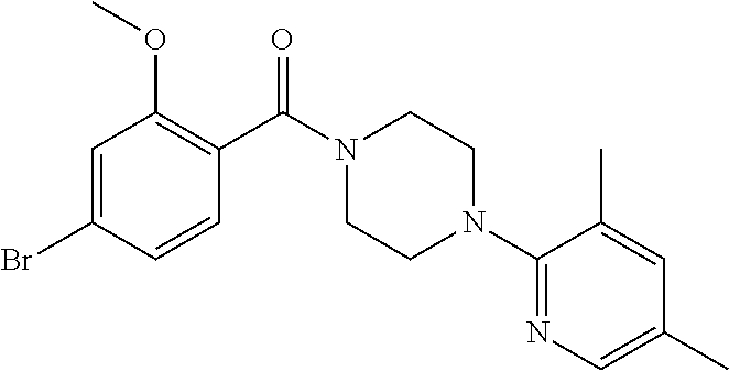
C1=CC(Br)=CC(OC)=C1C(N1CCN(C2=NC=C(C)C=C2C)CC1)=O
